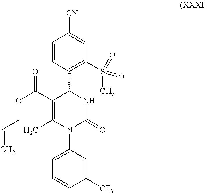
C1=CC(C2C(C(OCC=C)=O)=C(C)N(C3=CC=CC([CF3])=C3)C(=O)N2)=C(S(=O)(C)=O)C=C1[CN]
